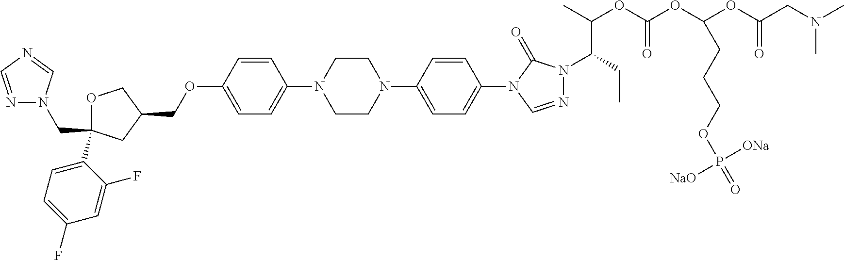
C(C1(C2=CC=C(F)C=C2F)OCC(COC2=CC=C(N3CCN(C4=CC=C(N5C=NN(C(CC)C(OC(OC(OC(CN(C)C)=O)CCCOP(=O)([ONa])[NaO])=O)C)C5=O)C=C4)CC3)C=C2)C1)N1N=CN=C1
